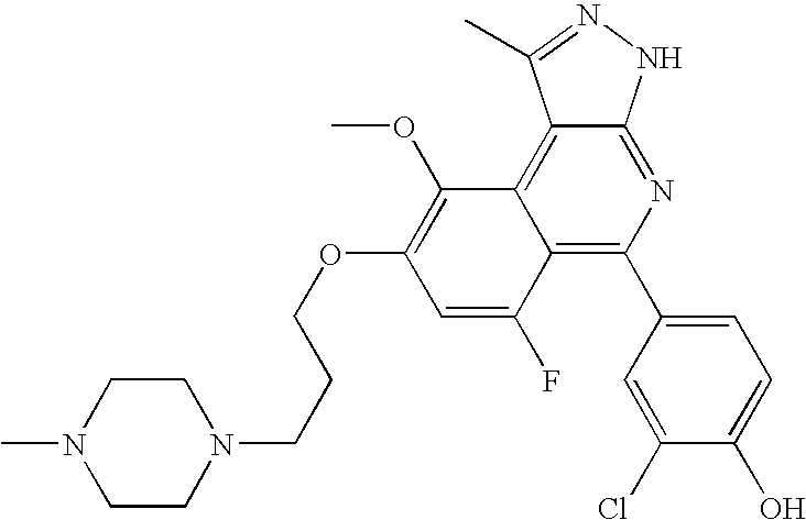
C1(C2=C3C(=C4C(=N2)NN=C4C)C(OC)=C(OCCCN2CCN(C)CC2)C=C3F)=CC=C(O)C(Cl)=C1
